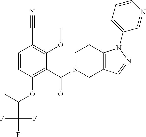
C12=C(CN(C(=O)C3=C(OC(C(F)(F)F)C)C=CC(C#N)=C3OC)CC1)C=NN2C1=CC=CN=C1
